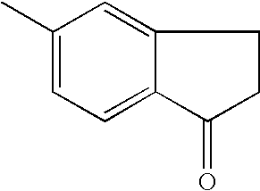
C1(C)=CC=C2C(=C1)CCC2=O
